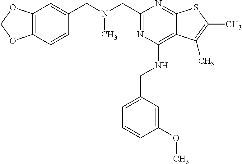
N(CC1=NC(NCC2=CC=CC(OC)=C2)=C2C(=N1)SC(C)=C2C)(CC1=CC2=C(C=C1)OCO2)C
